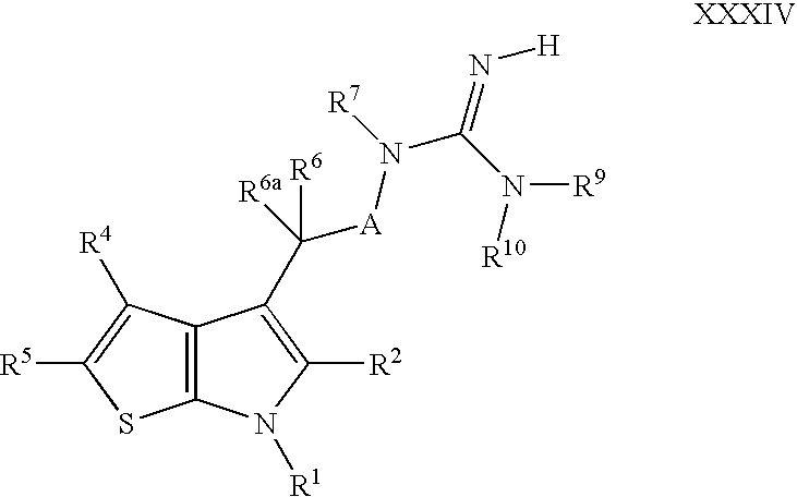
C12=C(N([R1])C([R2])=C1C([A]N([R7])C(N([R9])[R10])=N[H])([R6a])[R6])SC([R5])=C2[R4]
